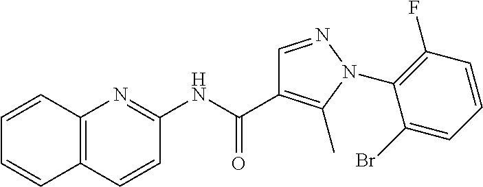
C12=C(C=CC(NC(C3=C(C)N(C4=C(F)C=CC=C4Br)N=C3)=O)=N1)C=CC=C2
